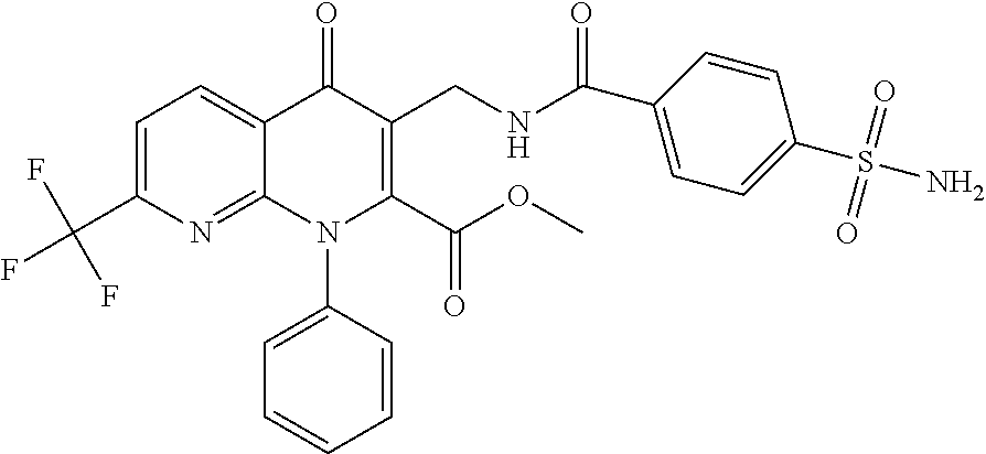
C1=C(C(F)(F)F)N=C2C(=C1)C(=O)C(CNC(=O)C1=CC=C(S(N)(=O)=O)C=C1)=C(C(OC)=O)N2C1=CC=CC=C1
